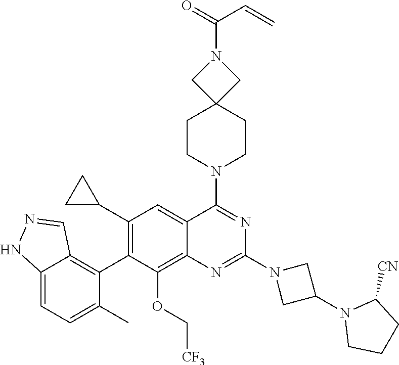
C12=CC=C(C)C(C3=C(C4CC4)C=C4C(=C3OC[CF3])N=C(N3CC(N5CCCC5[CN])C3)N=C4N3CCC4(CC3)CN(C(=O)C=C)C4)=C1C=NN2
